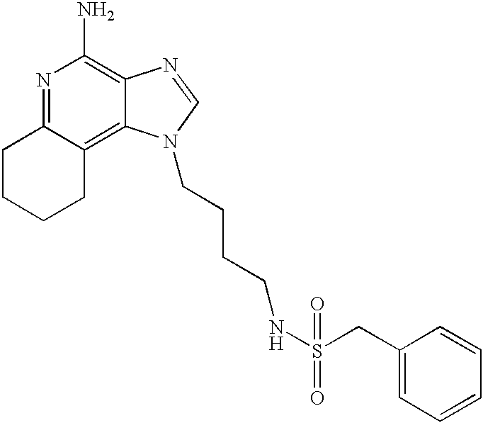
N1=C2C(=C3C(=C1N)N=CN3CCCCNS(CC1=CC=CC=C1)(=O)=O)CCCC2
